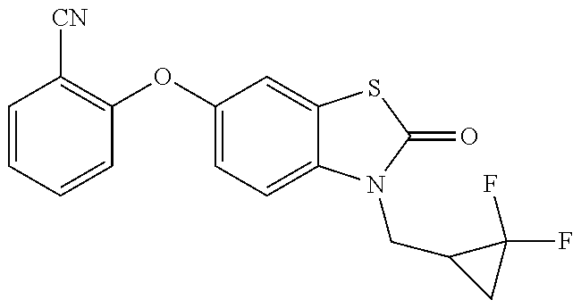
C1(OC2=CC=C3C(=C2)SC(=O)N3CC2CC2(F)F)=C([CN])C=CC=C1
